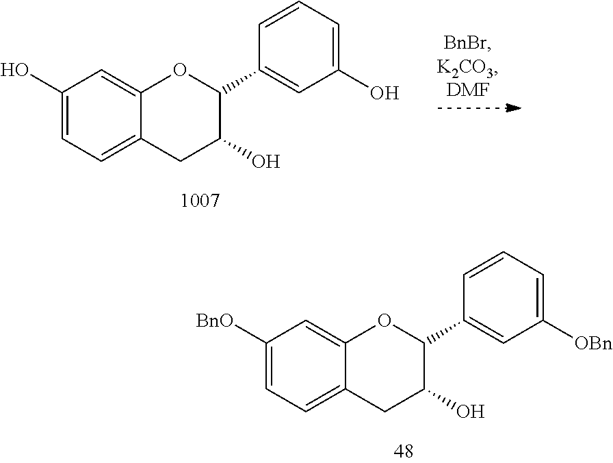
C1(O)=CC=C2C(=C1)OC(C1=CC(O)=CC=C1)C(O)C2.C1([BnO])=CC=C2C(=C1)OC(C1=CC([OBn])=CC=C1)C(O)C2
